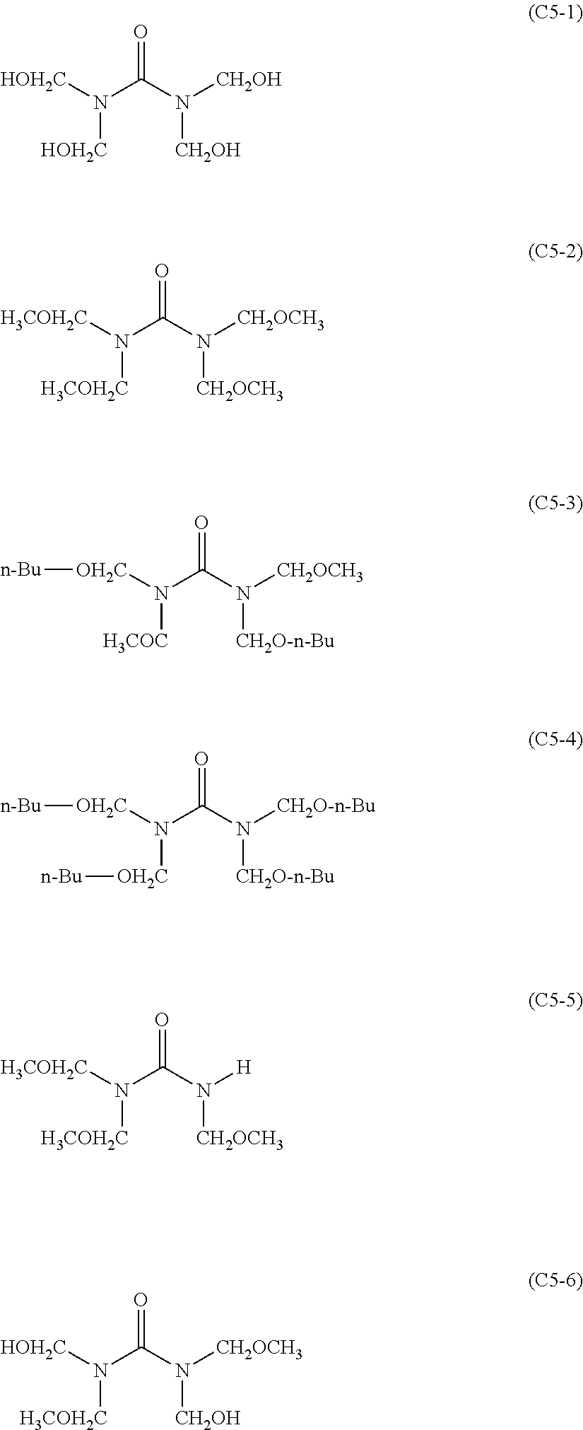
O=C(N([CH2OH])[CH2OH])N([HOH2C])[HOH2C].O=C(N([CH2OCH3])[CH2OCH3])N([H3COH2C])[H3COH2C].O=C(N([CH2OCH3])[CH2O-n-Bu])N([OH2C][n-Bu])[H3COC].O=C(N([CH2O-n-Bu])[CH2O-n-Bu])N([OH2C][n-Bu])[OH2C][n-Bu].O=C(N([H])[CH2OCH3])N([H3COH2C])[H3COH2C].O=C(N([CH2OCH3])[CH2OH])N([HOH2C])[H3COH2C]
